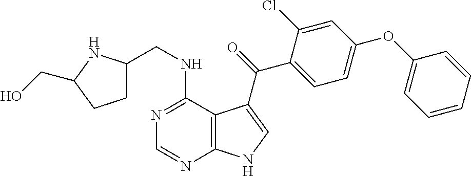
N1=C(NCC2CCC(CO)N2)C2=C(N=C1)NC=C2C(=O)C1=CC=C(OC2=CC=CC=C2)C=C1Cl
